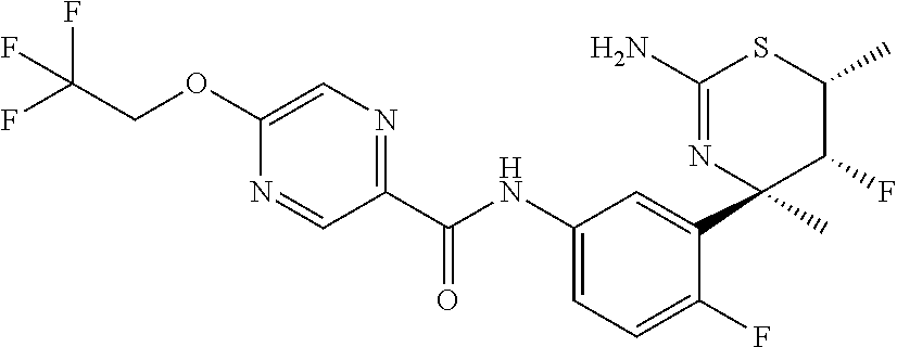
C1(C(NC2=CC=C(F)C(C3(C)C(F)C(C)SC(N)=N3)=C2)=O)=NC=C(OCC(F)(F)F)N=C1
